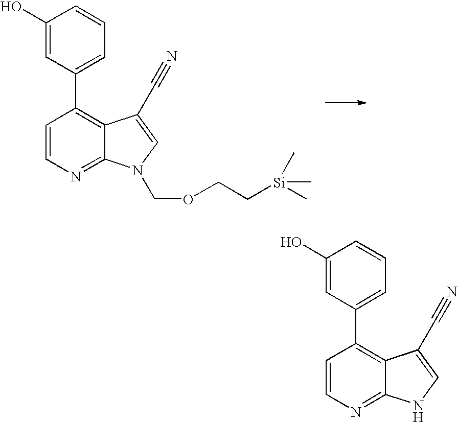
C1=CN=C2C(=C1C1=CC=CC(O)=C1)C(C#N)=CN2COCC[Si](C)(C)C.C1=CN=C2C(=C1C1=CC=CC(O)=C1)C(C#N)=CN2
